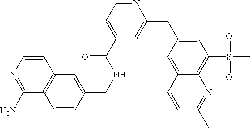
C12=C(C=CC(CNC(C3=CC=NC(CC4=CC(S(C)(=O)=O)=C5C(=C4)C=CC(C)=N5)=C3)=O)=C1)C(N)=NC=C2
